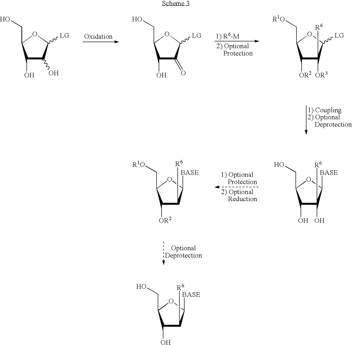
C1(O)C(O)([R6])C([BASE])OC1CO.C1([OR2])C([R6])C([BASE])OC1C[R1O].[1) R6-M].C1(O)C(O)C([LG])OC1CO.C1(O)C(=O)C([LG])OC1CO.C1([OR2])C([OR3])([R6])C([LG])OC1C[R1O].C1(O)C([R6])C([BASE])OC1CO
